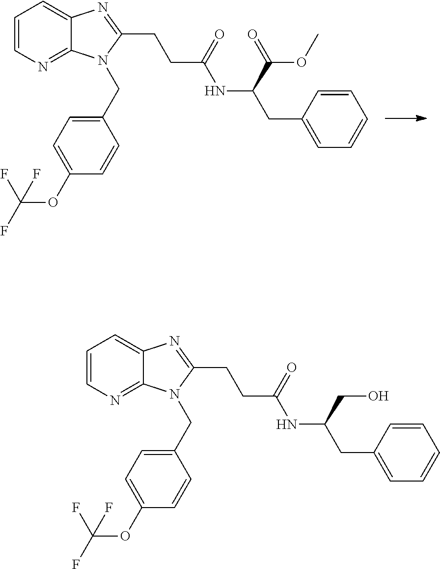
C1=CN=C2C(=C1)N=C(CCC(NC(CC1=CC=CC=C1)C(=O)OC)=O)N2CC1=CC=C(OC(F)(F)F)C=C1.C1=CN=C2C(=C1)N=C(CCC(NC(CC1=CC=CC=C1)CO)=O)N2CC1=CC=C(OC(F)(F)F)C=C1
